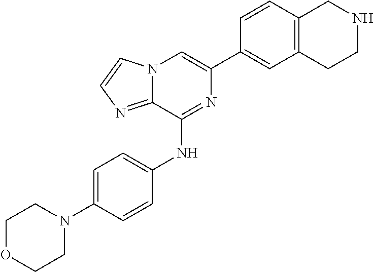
C1(C2=CC3=C(C=C2)CNCC3)=CN2C(=NC=C2)C(NC2=CC=C(N3CCOCC3)C=C2)=N1
